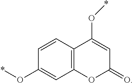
C1=CC2=C(C=C1O*)OC(=O)C=C2O*
